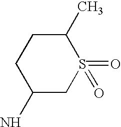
C1(N)CS(=O)(=O)C(C)CC1
